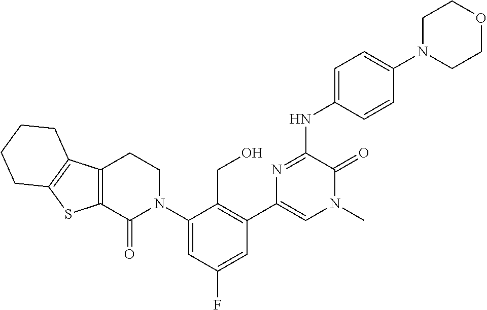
C12=C(C3=C(S1)CCCC3)CCN(C1=CC(F)=CC(C3=CN(C)C(=O)C(NC4=CC=C(N5CCOCC5)C=C4)=N3)=C1CO)C2=O
